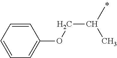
C1=CC=CC=C1OCC(C)C
